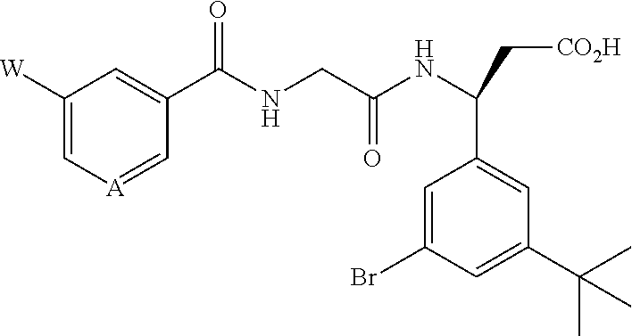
C1([W])=C[A]=CC(C(NCC(NC(C[CO2H])C2=CC(C(C)(C)C)=CC(Br)=C2)=O)=O)=C1
